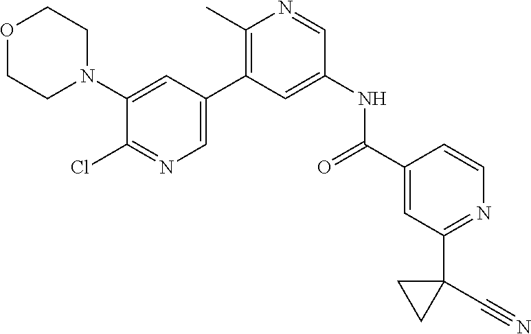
O1CCN(C2=CC(C3=C(C)N=CC(NC(C4=CC(C5(C#N)CC5)=NC=C4)=O)=C3)=CN=C2Cl)CC1
